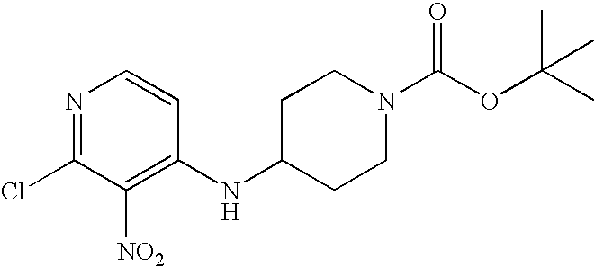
N1=C(Cl)C([NO2])=C(NC2CCN(C(OC(C)(C)C)=O)CC2)C=C1
